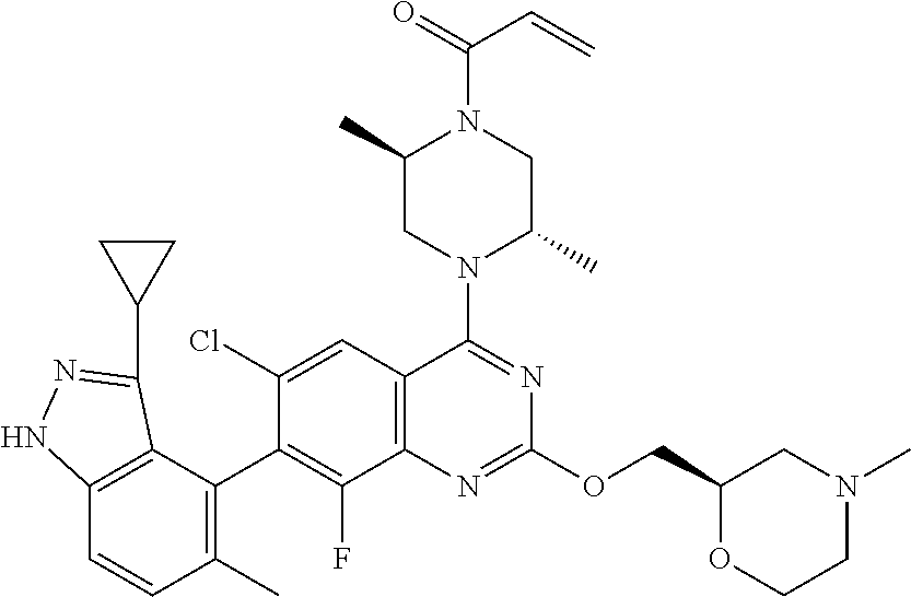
C12=C(C=C(Cl)C(C3=C(C)C=CC4=C3C(C3CC3)=NN4)=C1F)C(N1C(C)CN(C(=O)C=C)C(C)C1)=NC(OCC1OCCN(C)C1)=N2
